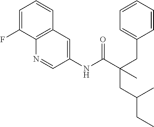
C1=C(F)C2=C(C=C1)C=C(NC(C(CC1=CC=CC=C1)(C)CC(CC)C)=O)C=N2
